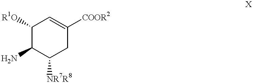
C1([R1O])C(N)C([NR7R8])CC([COOR2])=C1
